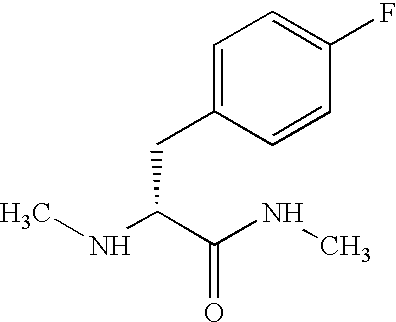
CNC(C(NC)=O)CC1=CC=C(F)C=C1
